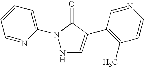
N1C=C(C2=C(C)C=CN=C2)C(=O)N1C1=CC=CC=N1
